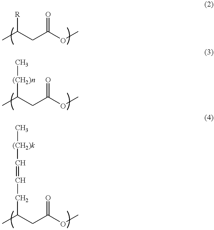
CC(CC(OC)=O)[R].CC(CC(OC)=O)[(CH2)n]C.CC(CC(OC)=O)CC=C[(CH2)k]C
